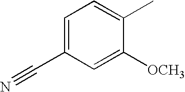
CC1=CC=C(C#N)C=C1[OCH3]
